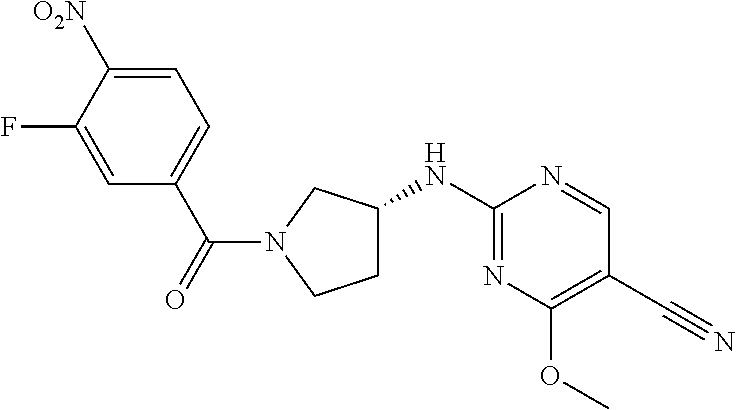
C1C(NC2=NC(OC)=C(C#N)C=N2)CN(C(=O)C2=CC=C([O2N])C(F)=C2)C1
